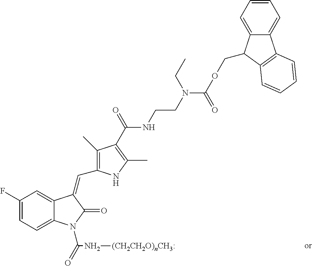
C1(F)=CC=C2C(=C1)C(=CC1=C(C)C(C(NCCN(C(OCC3C4=CC=CC=C4C4=C3C=CC=C4)=O)CC)=O)=C(C)N1)C(=O)N2C(=O)N[(CH2CH2O)nCH3:]
